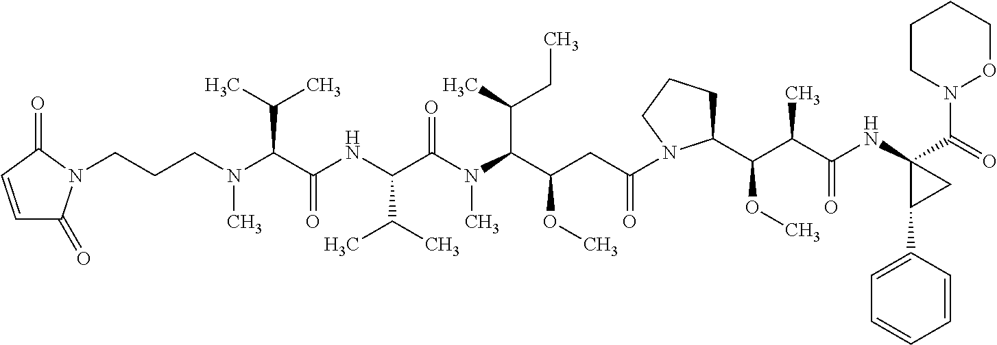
C(CCN(C(C(NC(C(N(C)C(C(CC)C)C(OC)CC(=O)N1C(C(OC)C(C(=O)NC2(C(=O)N3OCCCC3)CC2C2=CC=CC=C2)C)CCC1)=O)C(C)C)=O)C(C)C)C)N1C(=O)C=CC1=O
